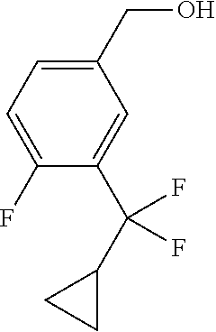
C1(CO)=CC=C(F)C(C(C2CC2)(F)F)=C1
